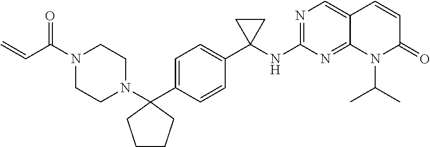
N1(C(C=C)=O)CCN(C2(C3=CC=C(C4(NC5=NC=C6C(=N5)N(C(C)C)C(=O)C=C6)CC4)C=C3)CCCC2)CC1
